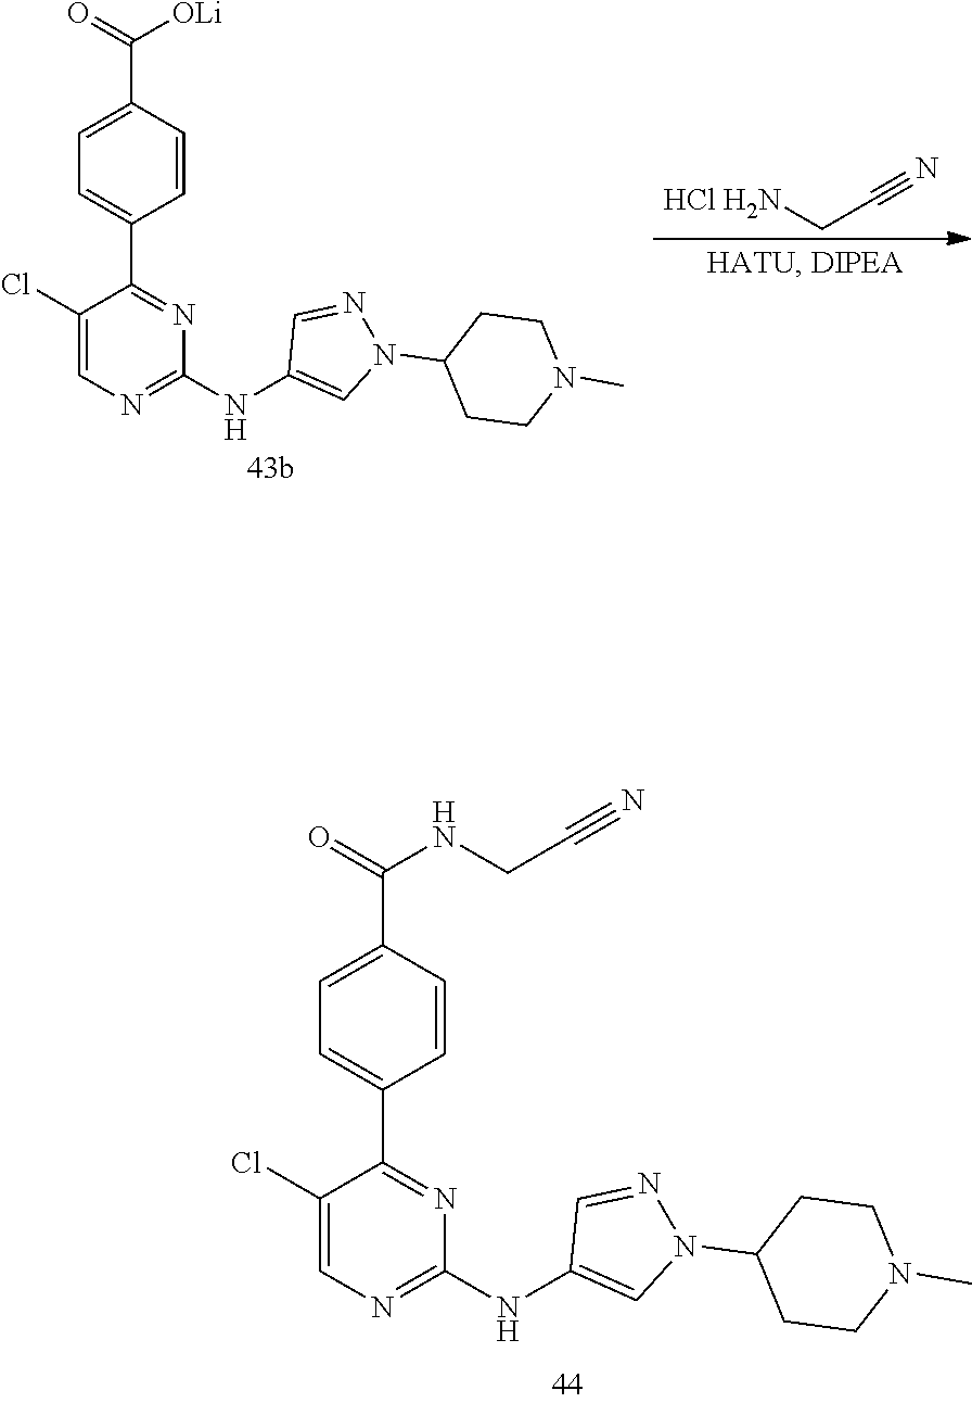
C1=NN(C2CCN(C)CC2)C=C1NC1=NC=C(Cl)C(C2=CC=C(C(=O)NCC#N)C=C2)=N1.C1=NN(C2CCN(C)CC2)C=C1NC1=NC=C(Cl)C(C2=CC=C(C(=O)[OLi])C=C2)=N1.[HCl H2N]CC#N
